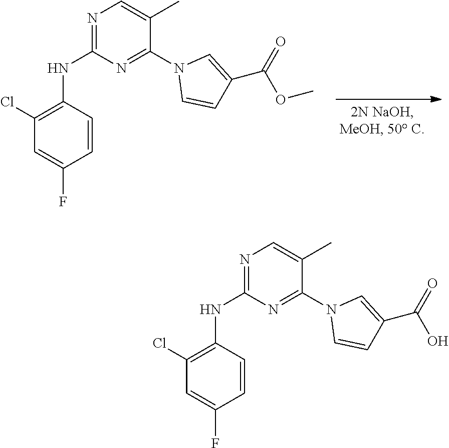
N1=C(NC2=C(Cl)C=C(F)C=C2)N=C(N2C=CC(C(OC)=O)=C2)C(C)=C1.N1=C(NC2=C(Cl)C=C(F)C=C2)N=C(N2C=CC(C(O)=O)=C2)C(C)=C1
